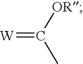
[W]=C([OR])C
